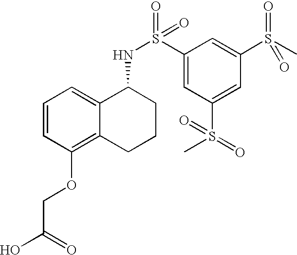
C1=CC(OCC(O)=O)=C2C(=C1)C(NS(=O)(C1=CC(S(C)(=O)=O)=CC(S(=O)(C)=O)=C1)=O)CCC2
